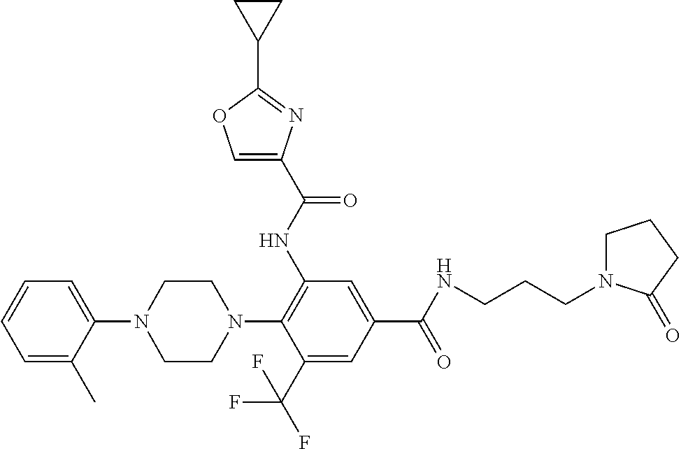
C1=C(C)C(N2CCN(C3=C(NC(C4=COC(C5CC5)=N4)=O)C=C(C(NCCCN4CCCC4=O)=O)C=C3C(F)(F)F)CC2)=CC=C1
